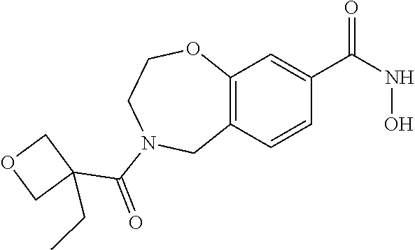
C12=C(C=CC(C(NO)=O)=C1)CN(C(=O)C1(CC)COC1)CCO2
